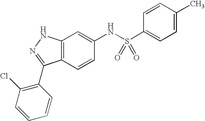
C12=C(C=CC(NS(C3=CC=C(C)C=C3)(=O)=O)=C1)C(C1=C(Cl)C=CC=C1)=NN2
